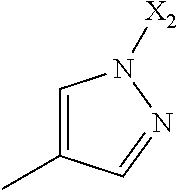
C1=C(C)C=NN1[X2]
